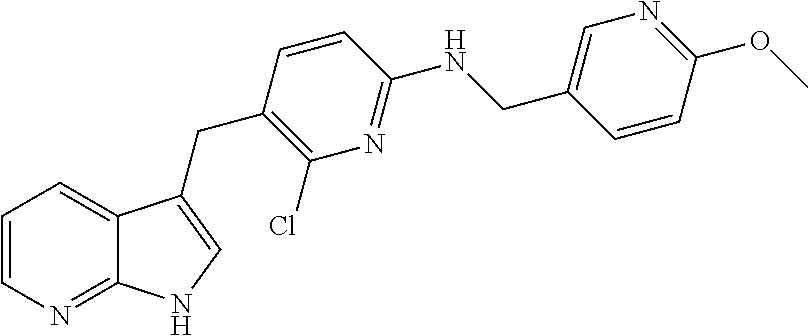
C1=CN=C2C(=C1)C(CC1=C(Cl)N=C(NCC3=CN=C(OC)C=C3)C=C1)=CN2
